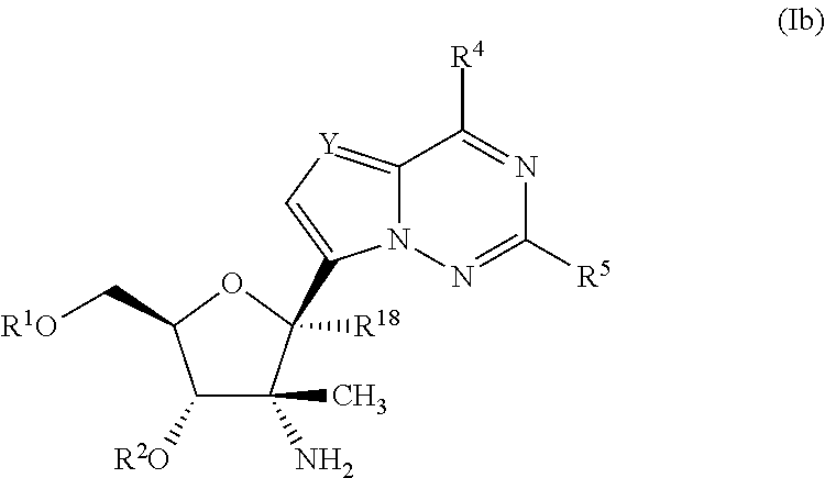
C1([R2O])C(N)(C)C(C2=C[Y]=C3N2N=C([R5])N=C3[R4])([R18])OC1C[R1O]
